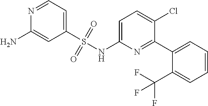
N1=CC=C(S(NC2=CC=C(Cl)C(C3=CC=CC=C3C(F)(F)F)=N2)(=O)=O)C=C1N
